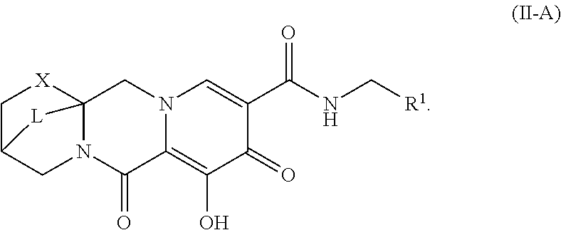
N12C3(CN4C(=C(O)C(=O)C(C(NC[R1])=O)=C4)C1=O)[X]CC(C2)[L]3
